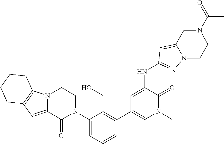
N12CCN(C(=O)C)CC1=CC(NC1=CC(C3=C(CO)C(N4CCN5C(=CC6=C5CCCC6)C4=O)=CC=C3)=CN(C)C1=O)=N2
